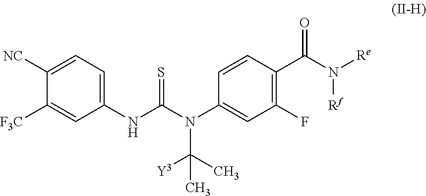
C1([NC])=CC=C(NC(N(C2=CC(F)=C(C(N([Re])[Rf])=O)C=C2)C(C)([Y3])C)=S)C=C1[F3C]
